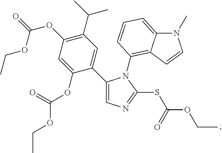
C1(C2=CN=C(SC(OCC)=O)N2C2=C3C(=CC=C2)N(C)C=C3)=CC(C(C)C)=C(OC(=O)OCC)C=C1OC(OCC)=O
